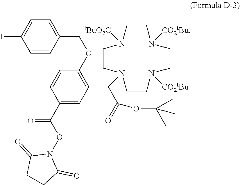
C1=CC(COC2=C(C(C(=O)OC(C)(C)C)N3CCN([tBuO2C])CCN([CO2tBu])CCN([CO2tBu])CC3)C=C(C(=O)ON3C(=O)CCC3=O)C=C2)=CC=C1I
